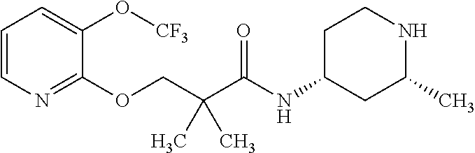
C1=CN=C(OCC(C(NC2CC(C)NCC2)=O)(C)C)C(O[CF3])=C1
